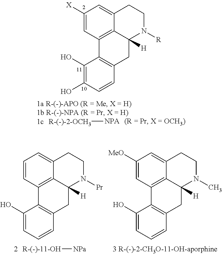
C1([X])=CC2=C3C(=C1)CCN([R])C3([H])CC1=C2C(O)=C(O)C=C1.[R-(-)-2-OCH3][NPA].C1=CC2=C3C(=C1)CCN([Pr])C3([H])CC1=C2C(O)=CC=C1.[R-(-)-11-OH][NPa].C1([MeO])=CC2=C3C(=C1)CCN(C)C3([H])CC1=C2C(O)=CC=C1
